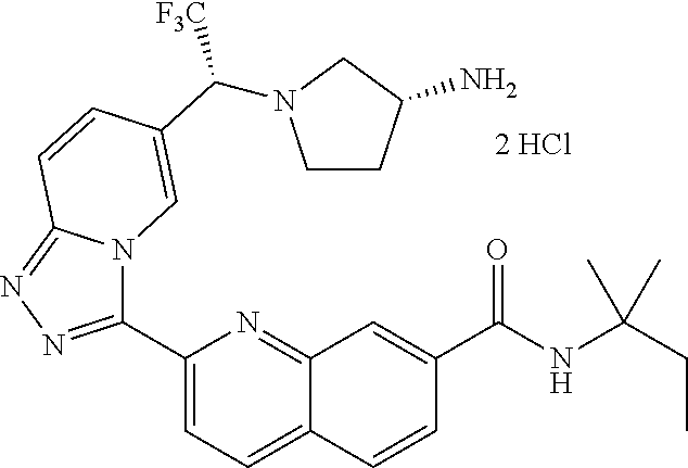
C1=C(C2=NN=C3N2C=C(C([F3C])N2CCC(N)C2)C=C3)N=C2C(=C1)C=CC(C(NC(CC)(C)C)=O)=C2
